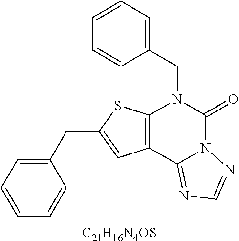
C12=C(C3=NC=NN3C(=O)N1CC1=CC=CC=C1)C=C(CC1=CC=CC=C1)S2.[C21H16N4OS]
